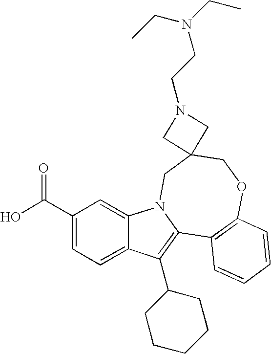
C1(C(=O)O)=CC=C2C(=C1)N1C(=C2C2CCCCC2)C2=C(OCC3(C1)CN(CCN(CC)CC)C3)C=CC=C2
